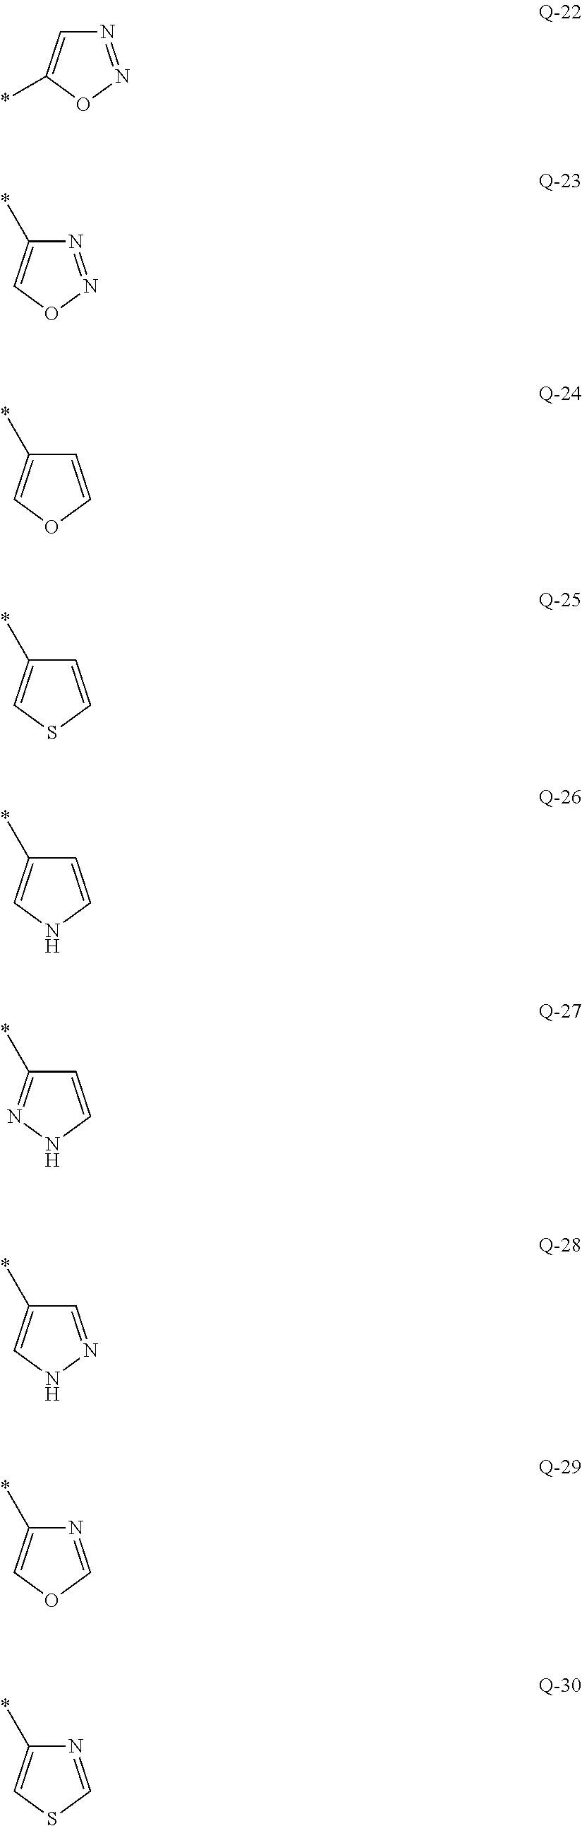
N1=NOC(*)=C1.N1=NOC=C1*.C1=COC=C1*.C1=CSC=C1*.C1=CNC=C1*.C1=CNN=C1*.C1(*)=CNN=C1.N1=COC=C1*.N1=CSC=C1*
